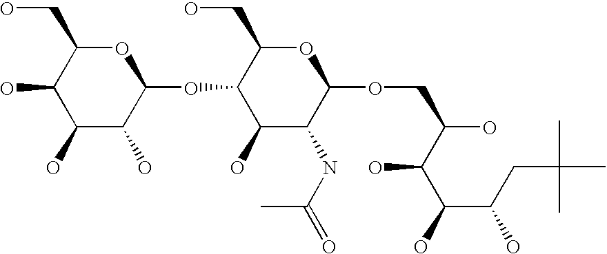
O1C(CO)C(O)C(O)C(O)C1OC1C(O)C(NC(=O)C)C(OCC(O)C(C(O)C(CC(C)(C)C)O)O)OC1CO
